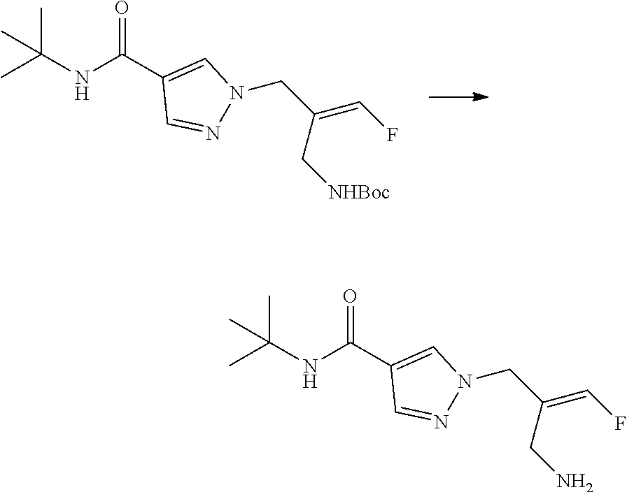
N(C(C1=CN(CC(C[NHBoc])=CF)N=C1)=O)C(C)(C)C.N(C(C1=CN(CC(CN)=CF)N=C1)=O)C(C)(C)C
